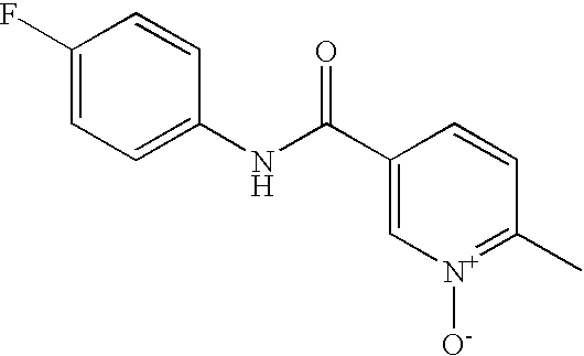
C1=C(F)C=CC(NC(C2=C[N+]([O-])=C(C)C=C2)=O)=C1
